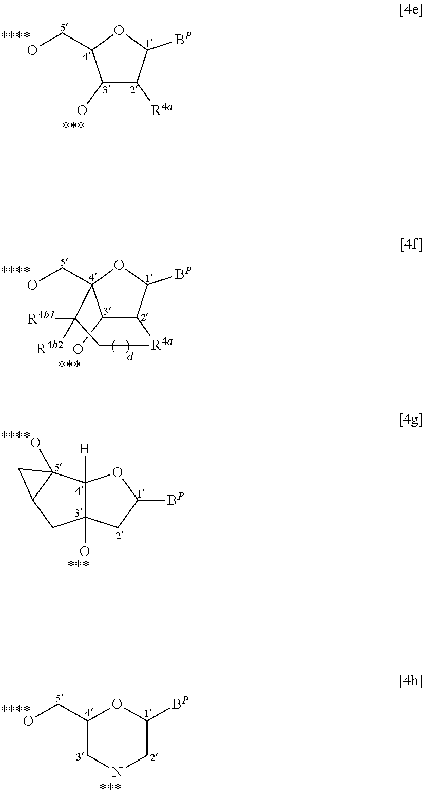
C1(O)C([R4a])C([BP])OC1CO.C1(O)C2C([BP])OC1(CO)C([R4b1])([R4b2])C[R4a]2.C12(O)C([H])(C3(O)C(C1)C3)OC([BP])C2.C1(CO)CNCC([BP])O1
